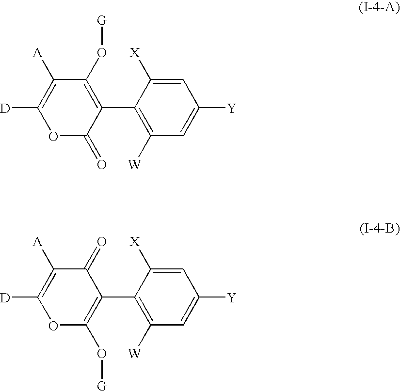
O1C(=O)C(C2=C([W])C=C([Y])C=C2[X])=C(O[G])C([A])=C1[D].O1C(O[G])=C(C2=C([W])C=C([Y])C=C2[X])C(=O)C([A])=C1[D]
